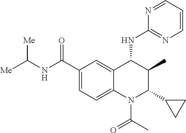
[Me]C(NC(C1=CC=C2C(=C1)C(NC1=NC=CC=N1)C(C)C(C1CC1)N2C(C)=O)=O)[Me]
